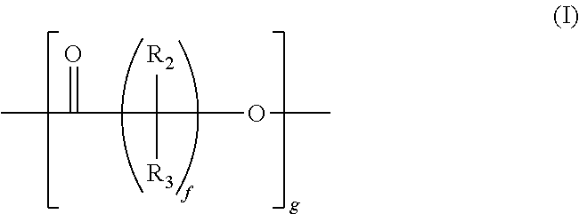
CC(=O)C([R2])(OC)[R3]
